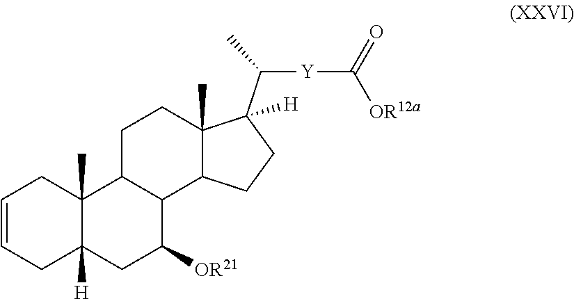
C12(C)C([H])(CC([OR21])C3C1CCC1(C)C3CCC1(C(C)[Y]C([OR12a])=O)[H])CC=CC2
